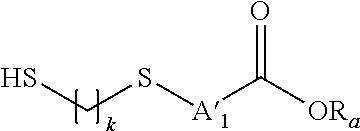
C(S[A1]C(=O)[ORa])S
